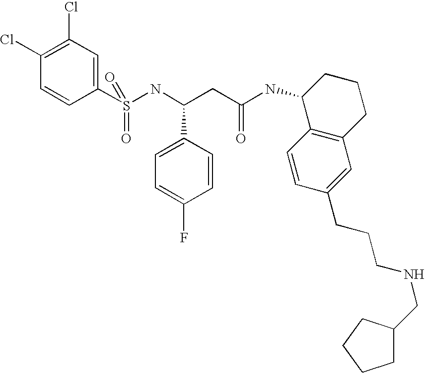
C1(Cl)=C(Cl)C=C(S(NC(CC(NC2C3=C(CCC2)C=C(CCCNCC2CCCC2)C=C3)=O)C2=CC=C(F)C=C2)(=O)=O)C=C1
